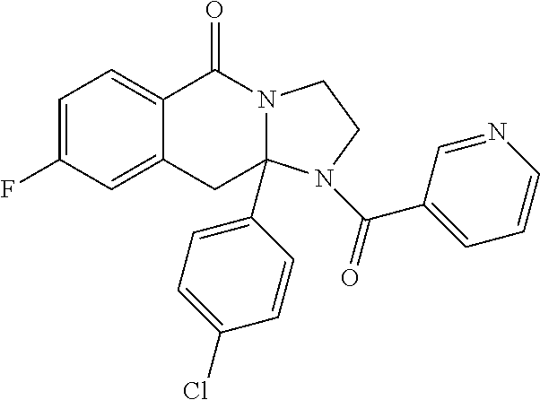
C1=C(F)C=C2C(=C1)C(=O)N1C(C3=CC=C(Cl)C=C3)(C2)N(C(=O)C2=CC=CN=C2)CC1
